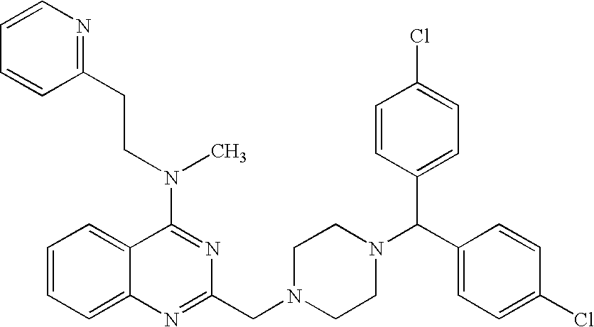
C1(N(C)CCC2=NC=CC=C2)=NC(CN2CCN(C(C3=CC=C(Cl)C=C3)C3=CC=C(Cl)C=C3)CC2)=NC2=CC=CC=C12
